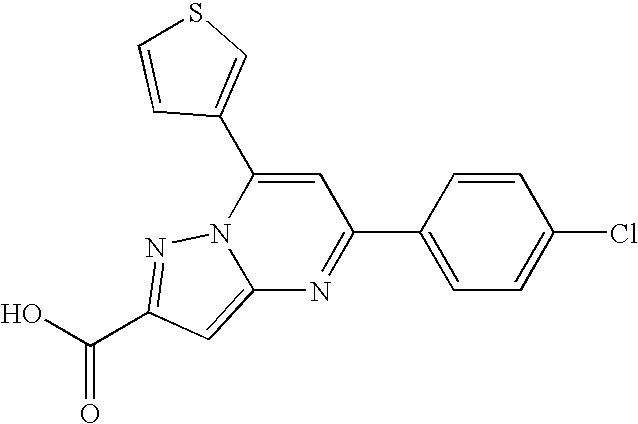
O=C(O)C1=NN2C(=C1)N=C(C1=CC=C(Cl)C=C1)C=C2C1=CSC=C1
